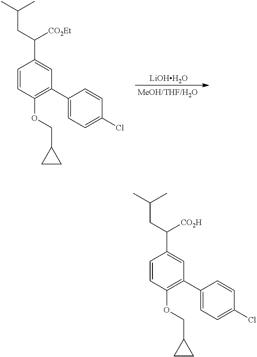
C1=CC(OCC2CC2)=C(C2=CC=C(Cl)C=C2)C=C1C(CC(C)C)[CO2Et].[LiOHH2O].C1=CC(OCC2CC2)=C(C2=CC=C(Cl)C=C2)C=C1C(CC(C)C)[CO2H]
